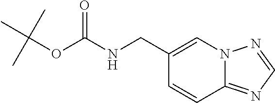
C(NC(=O)OC(C)(C)C)C1=CN2C(=NC=N2)C=C1
